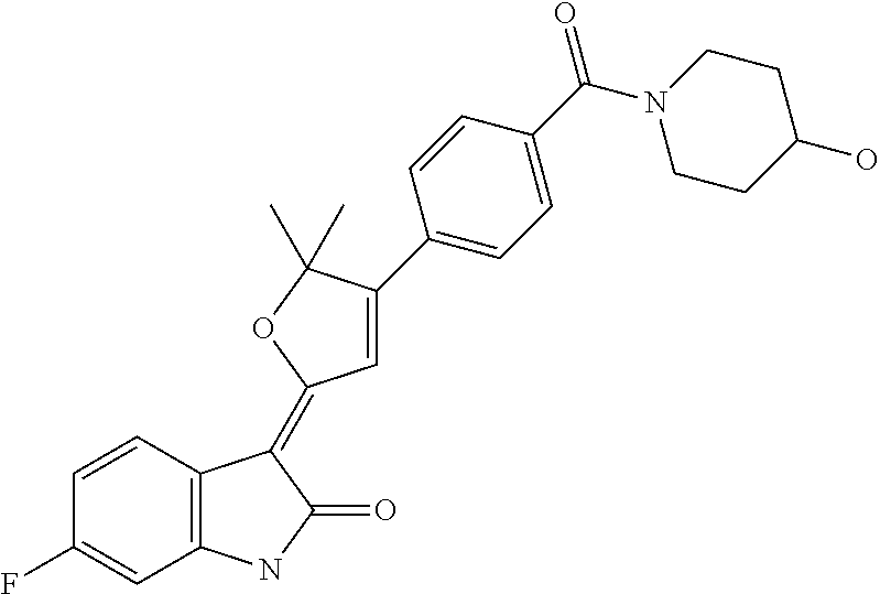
C1(F)=CC2=C(C=C1)C(=C1C=C(C3=CC=C(C(=O)N4CCC(O)CC4)C=C3)C(C)(C)O1)C(=O)N2
